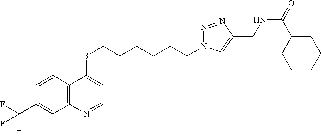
C12=C(C=CC(C(F)(F)F)=C1)C(SCCCCCCN1N=NC(CNC(=O)C3CCCCC3)=C1)=CC=N2
